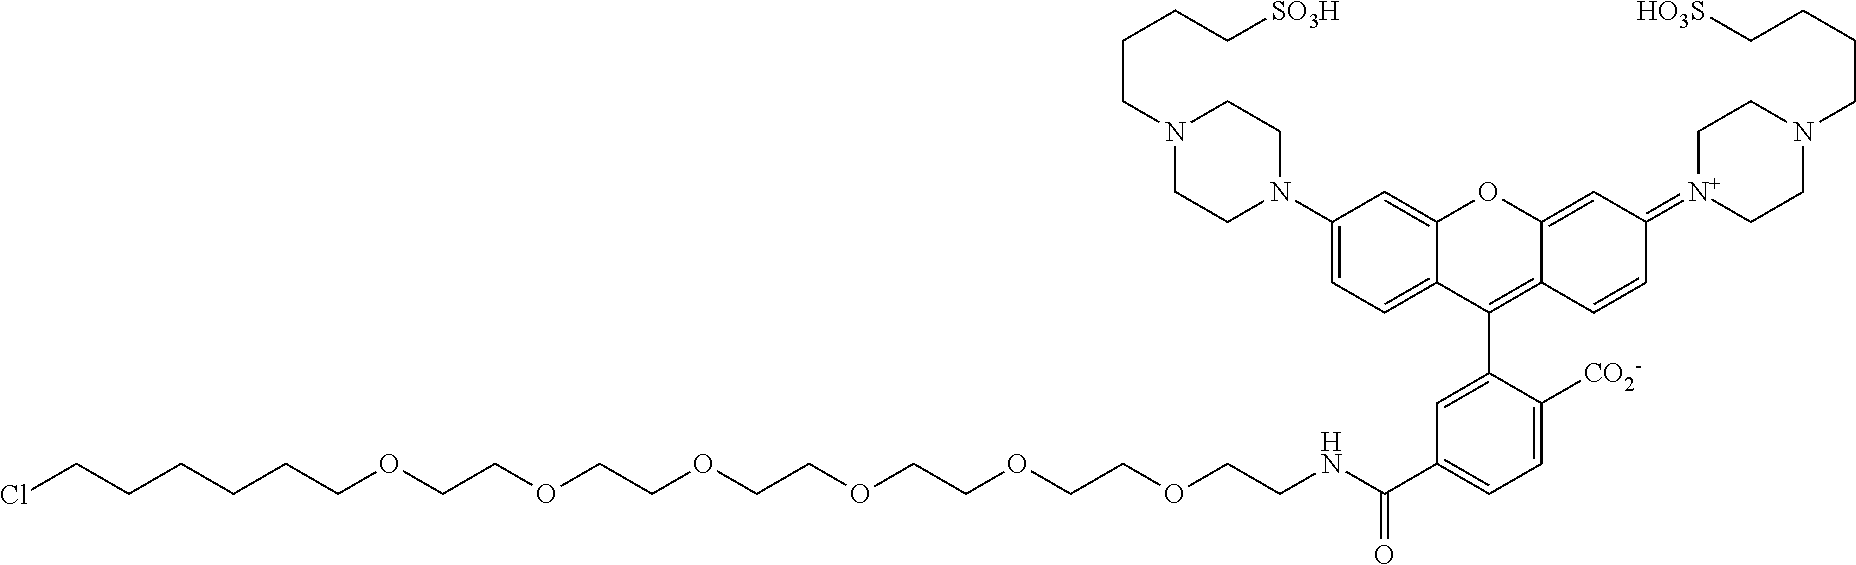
N1(CCCC[SO3H])CCN(C2=CC=C3C(=C2)OC2=CC(=[N+]4CCN(CCCC[HO3S])CC4)C=CC2=C3C2=CC(C(=O)NCCOCCOCCOCCOCCOCCOCCCCCCCl)=CC=C2[CO2-])CC1
